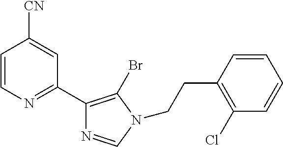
C1=CN=C(C2=C(Br)N(CCC3=C(Cl)C=CC=C3)C=N2)C=C1[CN]
